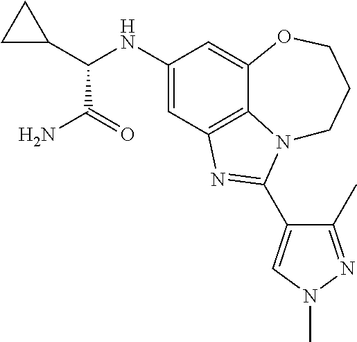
C1(NC(C2CC2)C(N)=O)=CC2=C3C(=C1)OCCCN3C(C1=CN(C)N=C1C)=N2
